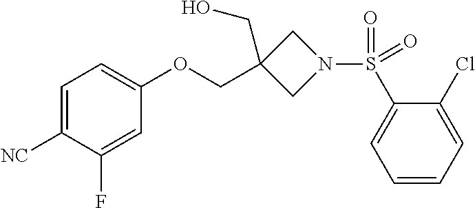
C1=C([NC])C(F)=CC(OCC2(CO)CN(S(C3=CC=CC=C3Cl)(=O)=O)C2)=C1
